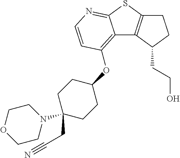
C12=C(OC3CCC(CC#N)(N4CCOCC4)CC3)C=CN=C1SC1=C2C(CCO)CC1
